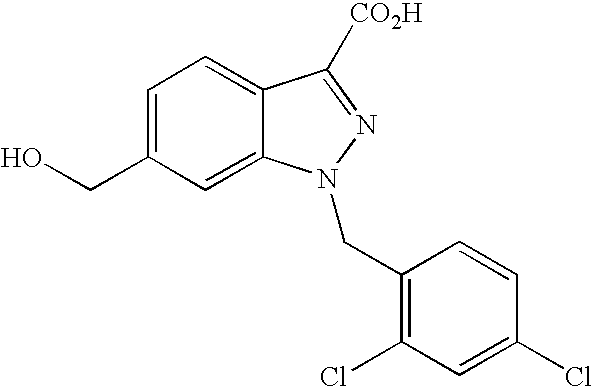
C1=C(CO)C=C2C(=C1)C([CO2H])=NN2CC1=C(Cl)C=C(Cl)C=C1
